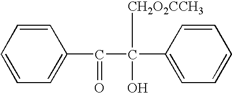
C1=CC=CC=C1C(C(C1=CC=CC=C1)([CH2O2CCH3])O)=O
